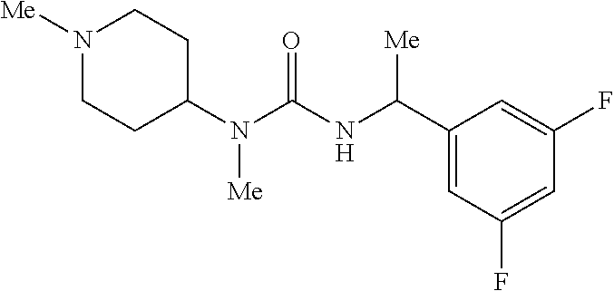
N1([Me])CCC(N(C(NC(C2=CC(F)=CC(F)=C2)[Me])=O)[Me])CC1
